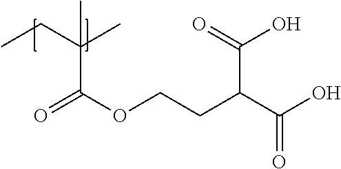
C(C(OCCC(C(O)=O)C(O)=O)=O)(CC)(C)C
